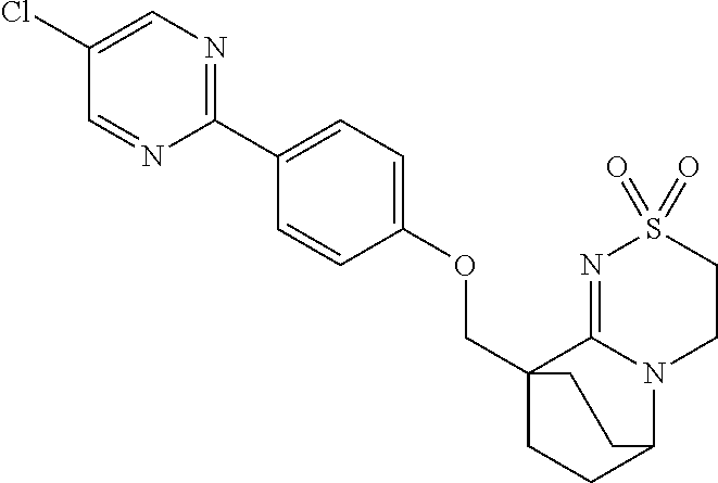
C(C12CCC(N3C1=NS(=O)(=O)CC3)CC2)OC1=CC=C(C2=NC=C(Cl)C=N2)C=C1
